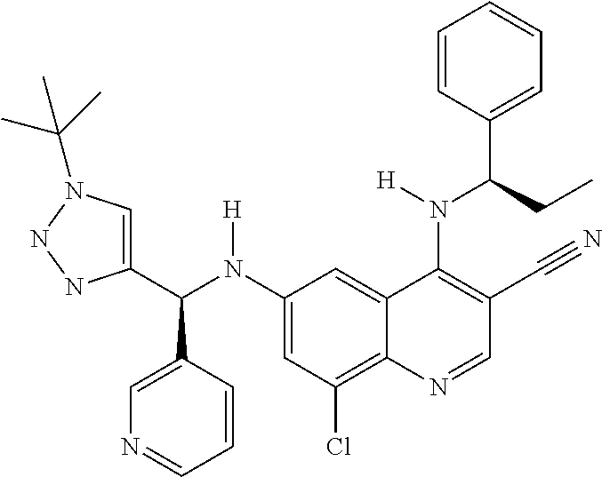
C1(N(C(C2=CN(C(C)(C)C)NN2)C2=CN=CC=C2)[H])=CC(Cl)=C2C(=C1)C(N(C(C1=CC=CC=C1)CC)[H])=C(C#N)C=N2
